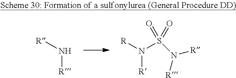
[R]N([R])S(=O)(=O)N([R])[R].[R]N[R]
